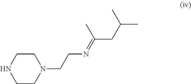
C1CN(CCN=C(CC(C)C)C)CCN1
